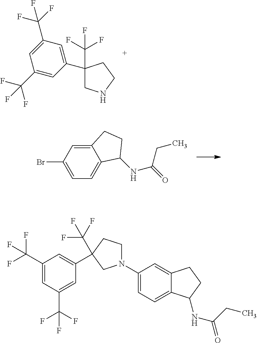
C1(C(F)(F)F)=CC(C2(C(F)(F)F)CNCC2)=CC(C(F)(F)F)=C1.C12=CC(Br)=CC=C1C(NC(=O)CC)CC2.N(C(=O)CC)C1C2=CC=C(N3CCC(C(F)(F)F)(C4=CC(C(F)(F)F)=CC(C(F)(F)F)=C4)C3)C=C2CC1
